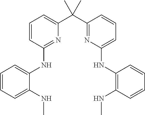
C1=CC(NC2=CC=CC=C2NC)=NC(C(C2=NC(NC3=C(NC)C=CC=C3)=CC=C2)(C)C)=C1
